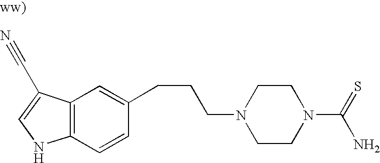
C12=C(C(C#N)=CN1)C=C(CCCN1CCN(C(=S)N)CC1)C=C2
